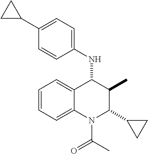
C1=CC=C2C(=C1)C(NC1=CC=C(C3CC3)C=C1)C(C)C(C1CC1)N2C(=O)C
